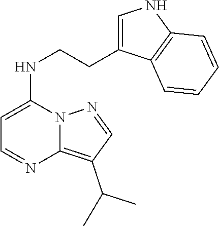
C1=NC2=C(C(C)C)C=NN2C(NCCC2=CNC3=C2C=CC=C3)=C1
